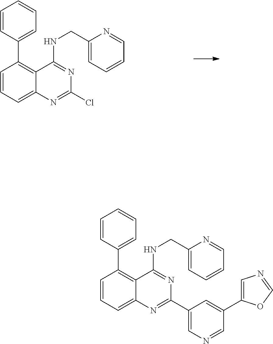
C1(C2=C3C(=CC=C2)N=C(Cl)N=C3NCC2=CC=CC=N2)=CC=CC=C1.C1(C2=C3C(=CC=C2)N=C(C2=CN=CC(C4=CN=CO4)=C2)N=C3NCC2=CC=CC=N2)=CC=CC=C1
